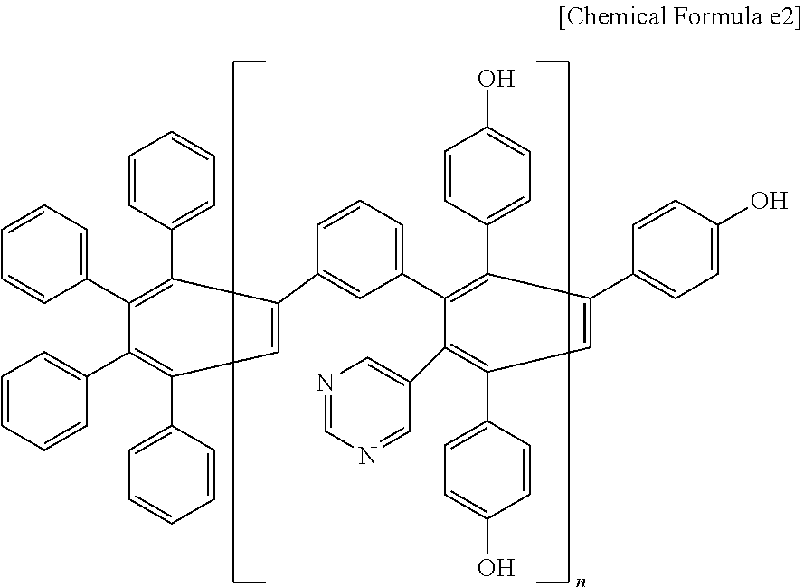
C1=CC=C(C2=C(C3=CC=CC=C3)C(C3=CC(C4=C(C5=CC=C(O)C=C5)C(C5=CC=C(O)C=C5)=CC(C5=CC=C(O)C=C5)=C4C4=CN=CN=C4)=CC=C3)=CC(C3=CC=CC=C3)=C2C2=CC=CC=C2)C=C1
